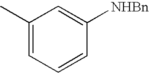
C1(C)=CC=CC([NHBn])=C1
